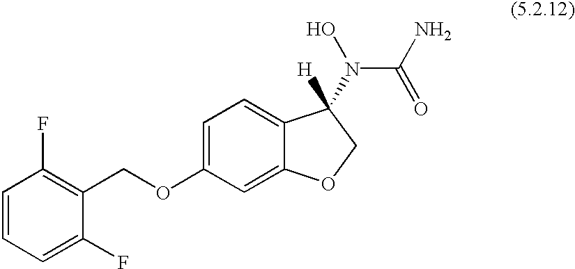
C1=CC=C(F)C(COC2=CC=C3C(=C2)OCC3([H])N(O)C(=O)N)=C1F
